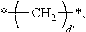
*C*
